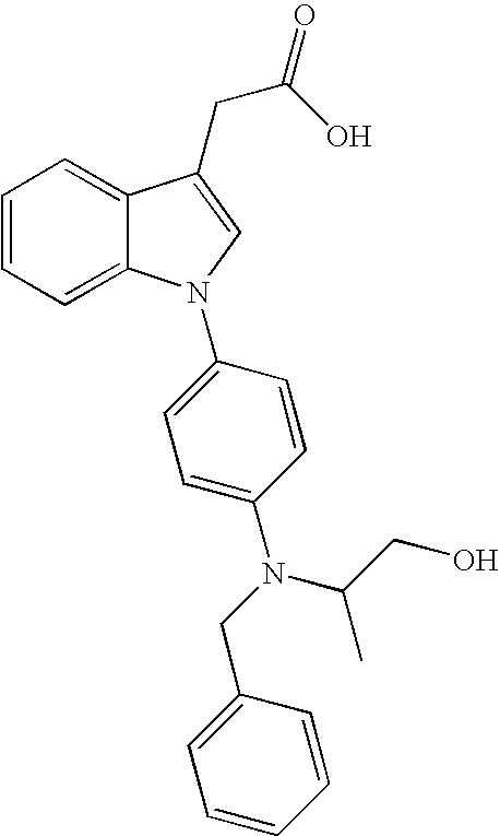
C1=CC=C2C(=C1)C(CC(=O)O)=CN2C1=CC=C(N(CC2=CC=CC=C2)C(CO)C)C=C1
